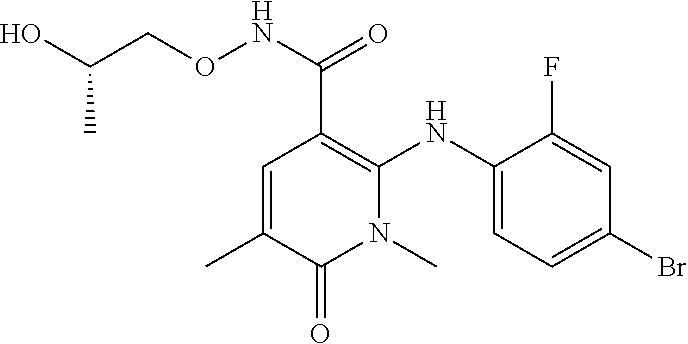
C1=C(NC2=C(C(NOCC(O)C)=O)C=C(C)C(=O)N2C)C(F)=CC(Br)=C1
